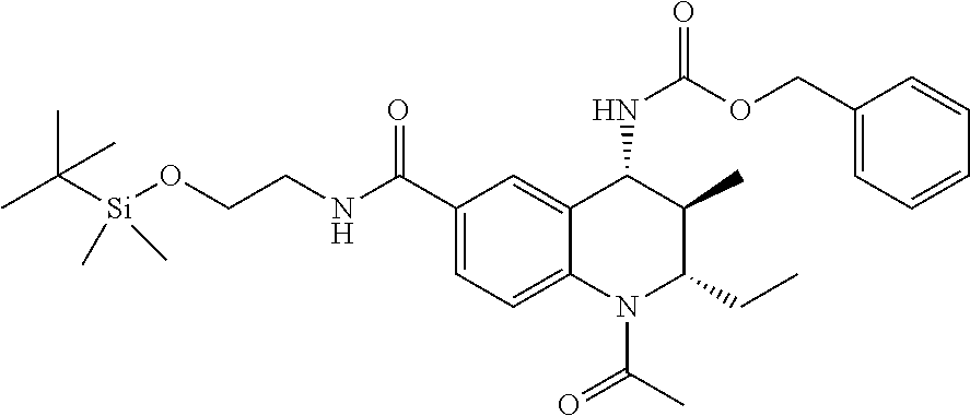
C1(C(NCCO[Si](C(C)(C)C)(C)C)=O)=CC=C2C(=C1)C(NC(=O)OCC1=CC=CC=C1)C(C)C(CC)N2C(C)=O
